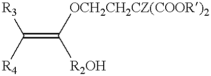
C(=C([OCH2CH2CZ(COOR)2])[R2OH])([R4])[R3]
